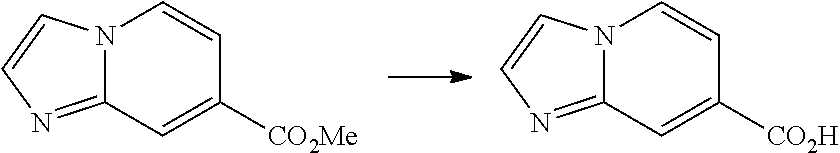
N12C(=NC=C1)C=C([CO2Me])C=C2.N12C(=NC=C1)C=C([CO2H])C=C2
